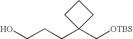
[OTBS]CC1(CCCO)CCC1
